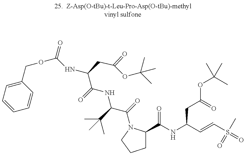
C1=CC=C(COC(NC(C(=O)NC(C(=O)N2C(C(NC(C=CS(=O)(C)=O)CC(OC(C)(C)C)=O)=O)CCC2)C(C)(C)C)CC(=O)OC(C)(C)C)=O)C=C1
